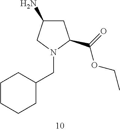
C1C(N)CN(CC2CCCCC2)C1C(=O)OCC
